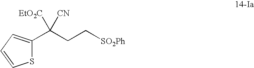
C(CC[SO2Ph])([CN])([EtO2C])C1=CC=CS1
